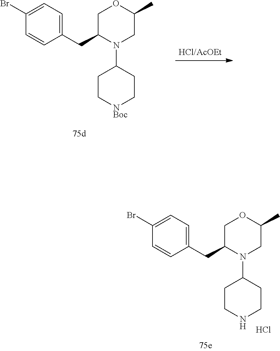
C1(Br)=CC=C(CC2N(C3CC[NBoc]CC3)CC(C)OC2)C=C1.C1(Br)=CC=C(CC2N(C3CCNCC3)CC(C)OC2)C=C1.Cl
